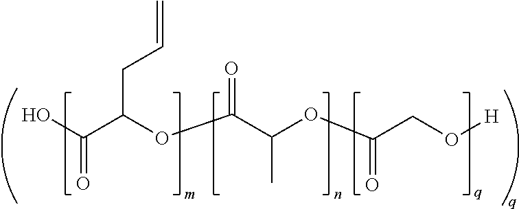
OC(C(OC(C(OC(CO[H])=O)C)=O)CC=C)=O
